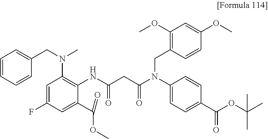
C1=CC=CC(CN(C)C2=C(NC(CC(N(C3=CC=C(C(=O)OC(C)(C)C)C=C3)CC3=C(OC)C=C(OC)C=C3)=O)=O)C(C(OC)=O)=CC(F)=C2)=C1
